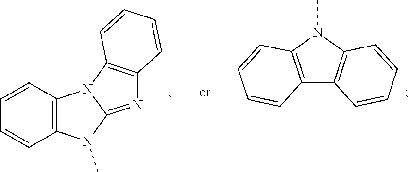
C12=C(C=CC=C1)N1C(=NC3=C1C=CC=C3)N2C.C12=C(C=CC=C1)N(C)C1=C2C=CC=C1
